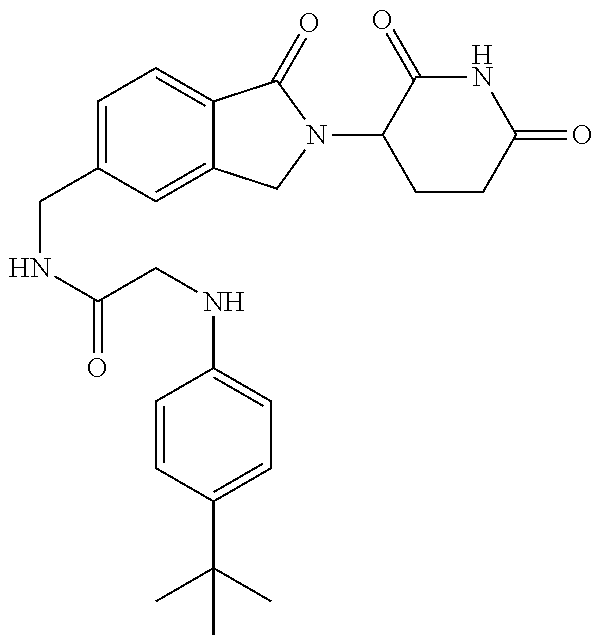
C(NC(=O)CNC1=CC=C(C(C)(C)C)C=C1)C1=CC=C2C(=C1)CN(C1CCC(=O)NC1=O)C2=O
